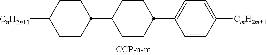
C1([CnH2n+1])CCC(C2CCC(C3=CC=C([CmH2m+1])C=C3)CC2)CC1
